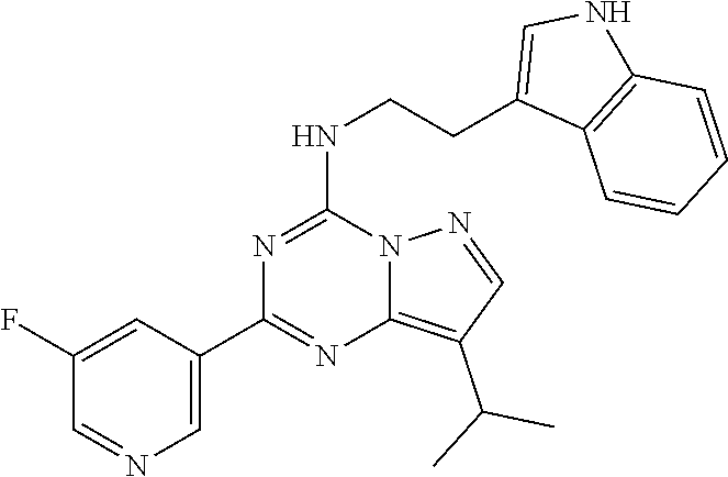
C1(C2=NC3=C(C(C)C)C=NN3C(NCCC3=CNC4=C3C=CC=C4)=N2)=CN=CC(F)=C1
